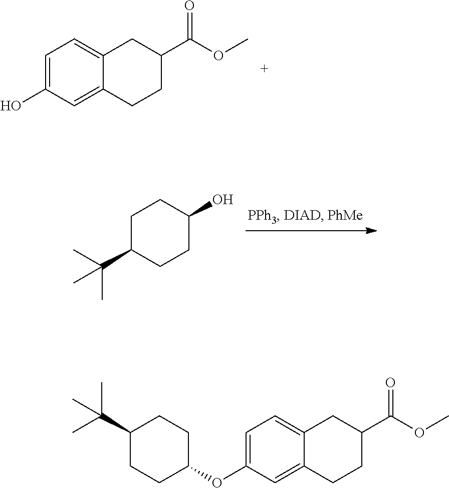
C1=C(O)C=C2C(=C1)CC(C(OC)=O)CC2.C1(C(C)(C)C)CCC(O)CC1.C1=C(OC2CCC(C(C)(C)C)CC2)C=C2C(=C1)CC(C(OC)=O)CC2
